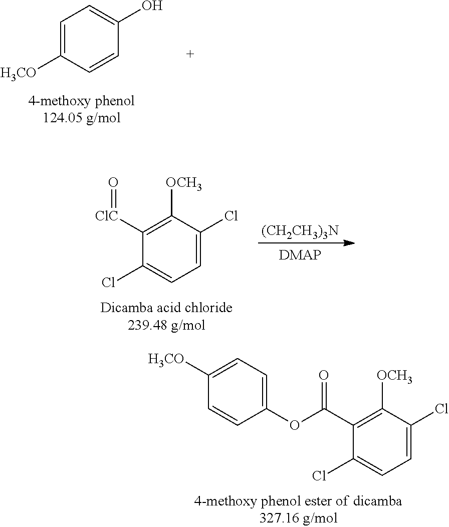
C1(C(OC2=CC=C([H3CO])C=C2)=O)=C([OCH3])C(Cl)=CC=C1Cl.C1=C([H3CO])C=CC(O)=C1.C1([ClC]=O)=C([OCH3])C(Cl)=CC=C1Cl.[(CH2CH3)3N]
